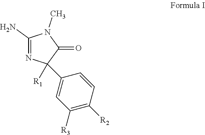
C1(N)=NC(C2=CC([R3])=C([R2])C=C2)([R1])C(=O)N1C
